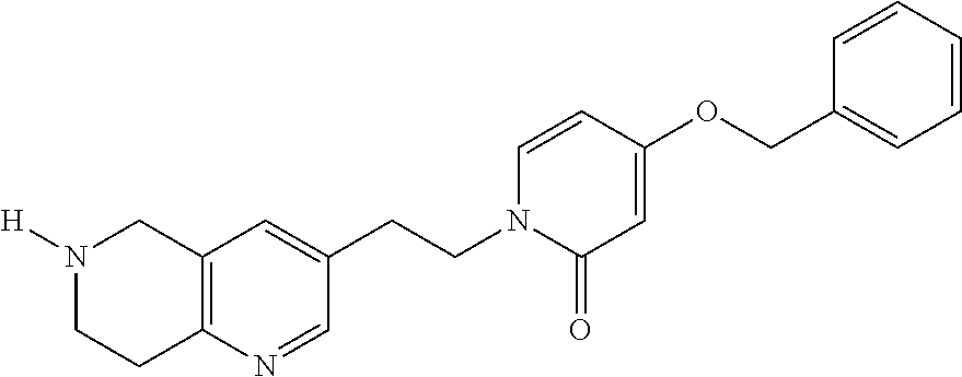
N1([H])CCC2=C(C1)C=C(CCN1C(=O)C=C(OCC3=CC=CC=C3)C=C1)C=N2
